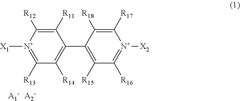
C1(C2=C([R15])C([R16])=[N+]([X2])C([R17])=C2[R18])=C([R14])C([R13])=[N+]([X1])C([R12])=C1[R11]
